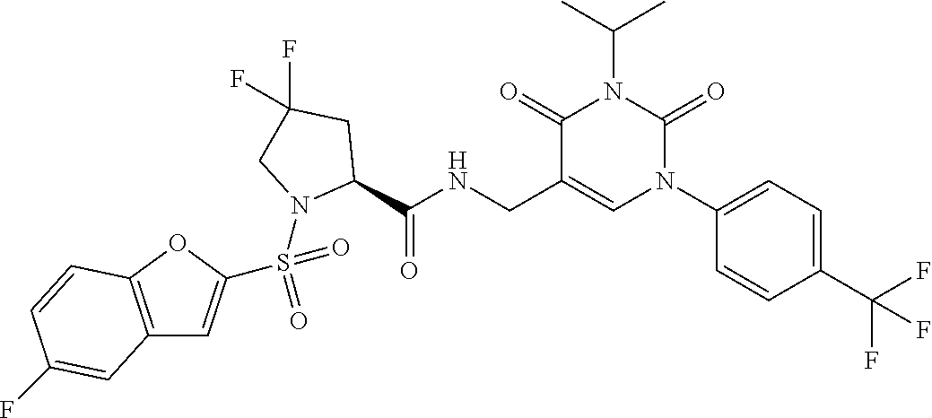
C1(C(NCC2=CN(C3=CC=C(C(F)(F)F)C=C3)C(=O)N(C(C)C)C2=O)=O)CC(F)(F)CN1S(=O)(=O)C1=CC2=C(O1)C=CC(F)=C2
